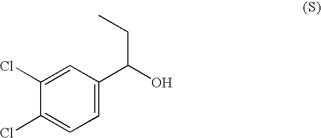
C1(Cl)=CC(C(O)CC)=CC=C1Cl
